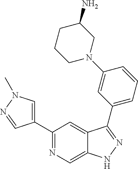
C1(C2=CN(C)N=C2)=NC=C2C(=C1)C(C1=CC=CC(N3CC(N)CCC3)=C1)=NN2
